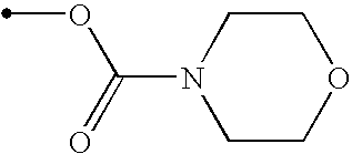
C(N1CCOCC1)(=O)OC
